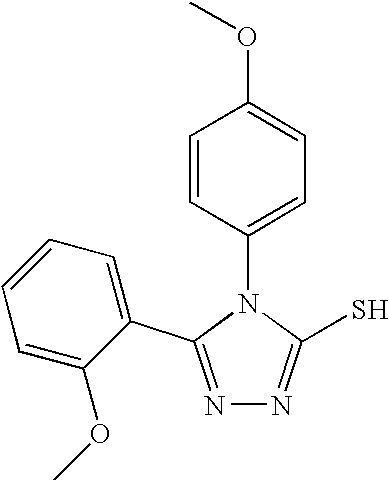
N1=C(C2=CC=CC=C2OC)N(C2=CC=C(OC)C=C2)C(S)=N1
